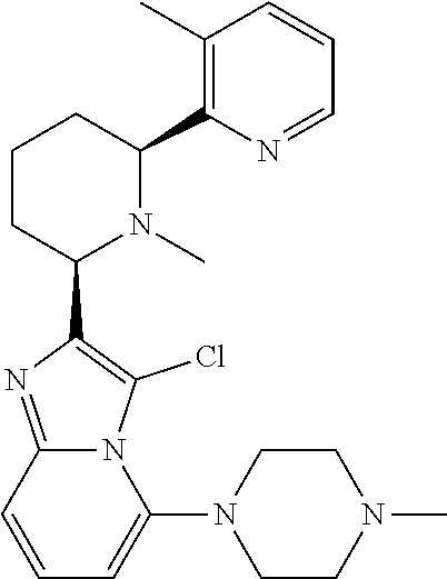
C1CC(C2=C(Cl)N3C(=N2)C=CC=C3N2CCN(C)CC2)N(C)C(C2=C(C)C=CC=N2)C1
